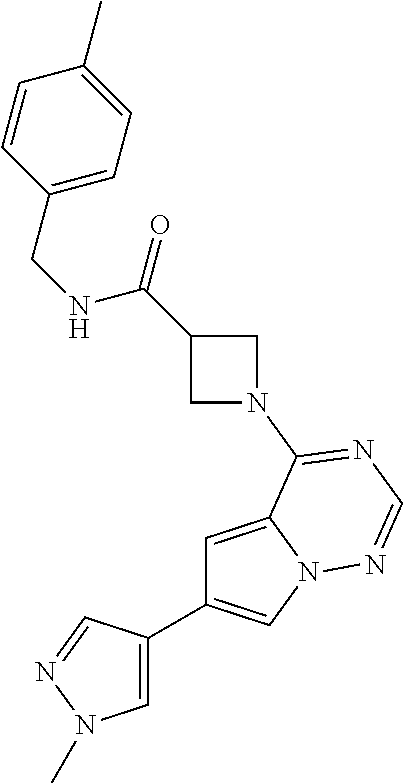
C1=C(C2=CN3C(=C2)C(N2CC(C(=O)NCC4=CC=C(C)C=C4)C2)=NC=N3)C=NN1C
